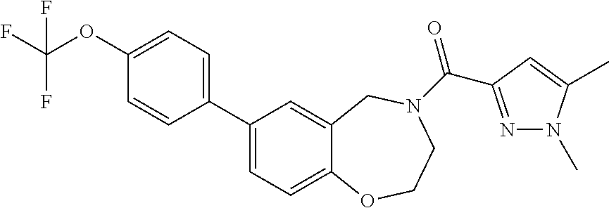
C1(C2=CC=C(OC(F)(F)F)C=C2)=CC=C2C(=C1)CN(C(=O)C1=NN(C)C(C)=C1)CCO2
